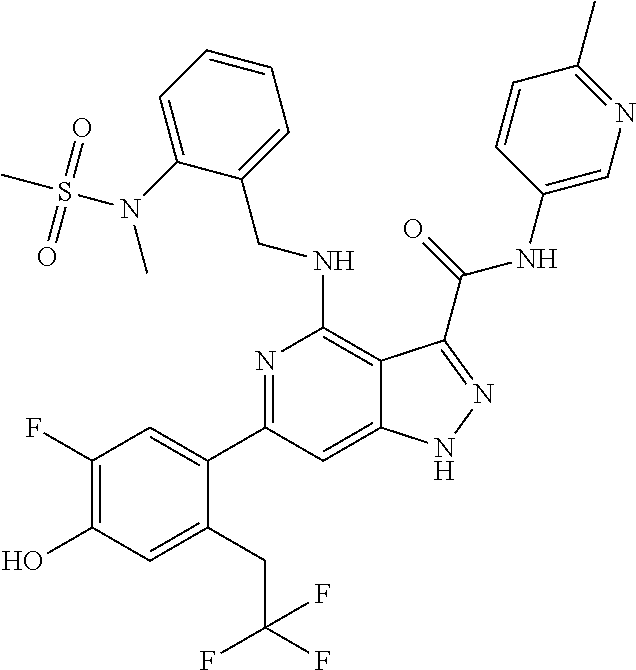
C(NC1=C2C(=CC(C3=CC(F)=C(O)C=C3CC(F)(F)F)=N1)NN=C2C(NC1=CN=C(C)C=C1)=O)C1=CC=CC=C1N(C)S(C)(=O)=O
